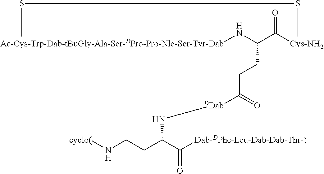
S(C)SC.[Ac-Cys-Trp-Dab-tBuGly-Ala-Ser-DPro-Pro-Nle-Ser-Tyr-Dab]NC(C([Cys-NH2])=O)CCC([DDab]NC(CCN[cyclo(])C([Dab-DPhe-Leu-Dab-Dab-Thr-)])=O)=O
